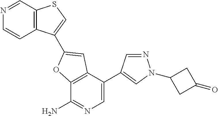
C12=C(C(C3=CN(C4CC(=O)C4)N=C3)=CN=C1N)C=C(C1=CSC3=C1C=CN=C3)O2
